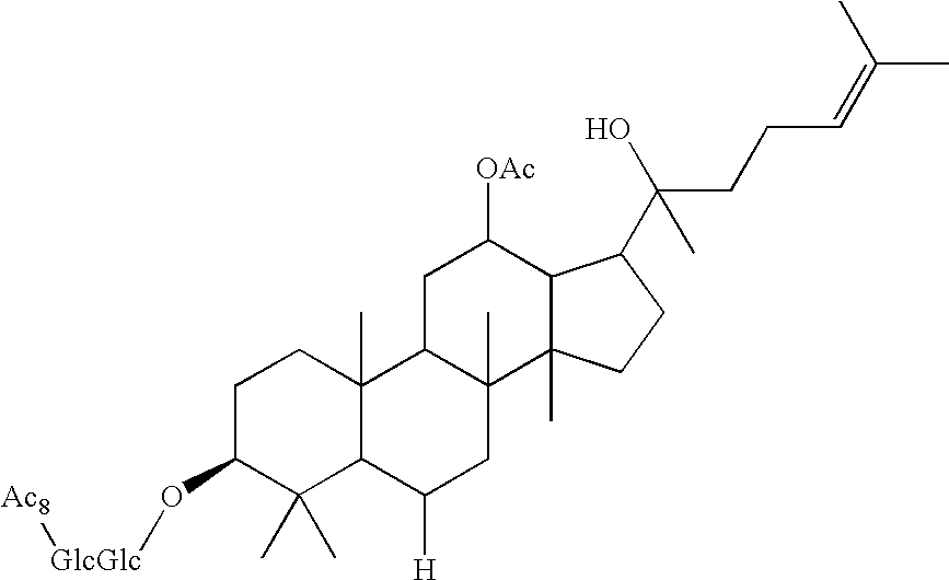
C1C(O[GlcGlc][Ac8])C(C)(C)C2C(C)(C1)C1C(C)(CC2[H])C2(C)C(C([OAc])C1)C(C(O)(CCC=C(C)C)C)CC2
